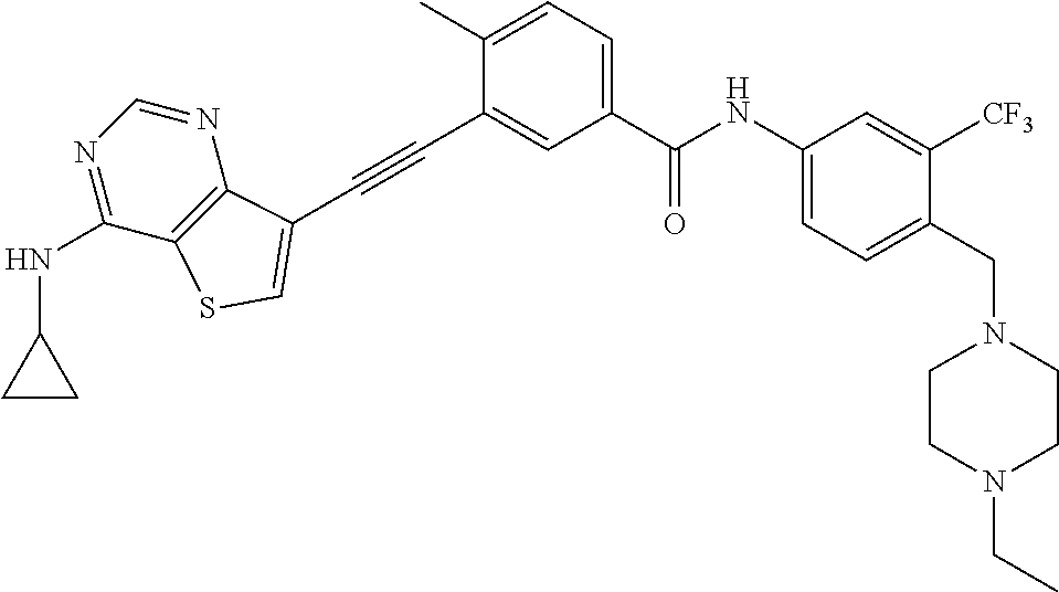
C1=C(C)C(C#CC2=CSC3=C2N=CN=C3NC2CC2)=CC(C(=O)NC2=CC=C(CN3CCN(CC)CC3)C([CF3])=C2)=C1
